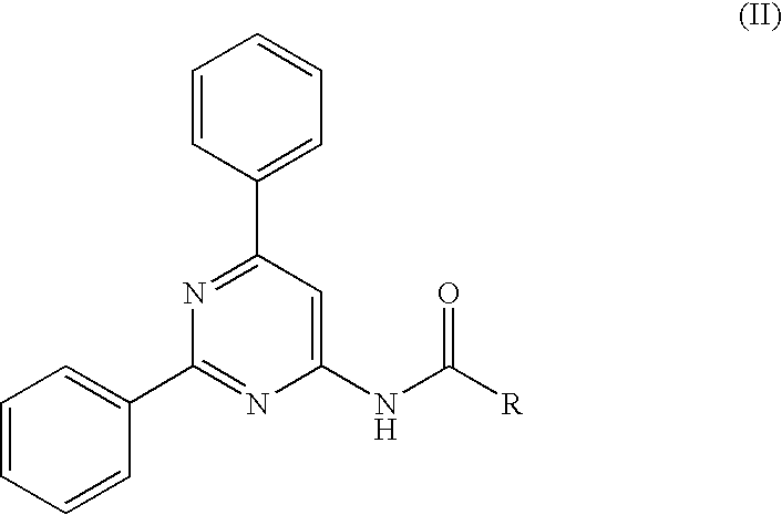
C1=CC(C2=NC(C3=CC=CC=C3)=NC(NC([R])=O)=C2)=CC=C1
